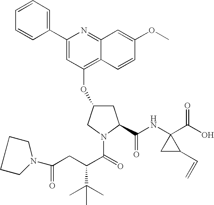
C1=CC=C(C2=CC(OC3CC(C(NC4(C(O)=O)CC4C=C)=O)N(C(=O)C(CC(=O)N4CCCC4)C(C)(C)C)C3)=C3C(=N2)C=C(OC)C=C3)C=C1
